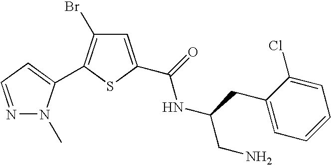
C1=C(C(=O)NC(CN)CC2=CC=CC=C2Cl)SC(C2=CC=NN2C)=C1Br
